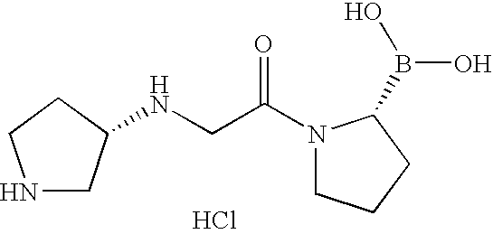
N1CC(NCC(N2CCCC2B(O)O)=O)CC1.Cl
